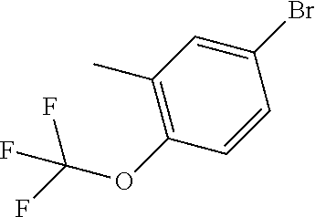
C1(Br)=CC(C)=C(OC(F)(F)F)C=C1
